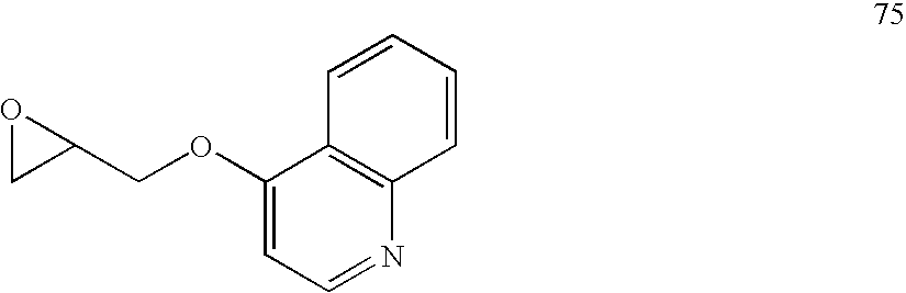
O1CC1COC1=CC=NC2=C1C=CC=C2
